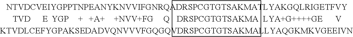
[TVD].[V].C1CCC1
